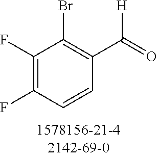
C1(F)=C(F)C=CC(C([H])=O)=C1Br
